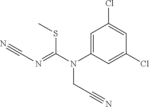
C(N(CC#N)C1=CC(Cl)=CC(Cl)=C1)(=NC#N)SC
